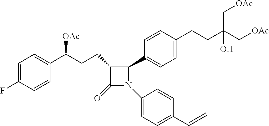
C1(CCC(C2=CC=C(F)C=C2)[OAc])C(=O)N(C2=CC=C(C=C)C=C2)C1C1=CC=C(CCC(C[OAc])(O)C[OAc])C=C1
